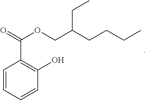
C1=CC=CC(O)=C1C(=O)OCC(CCCC)CC
